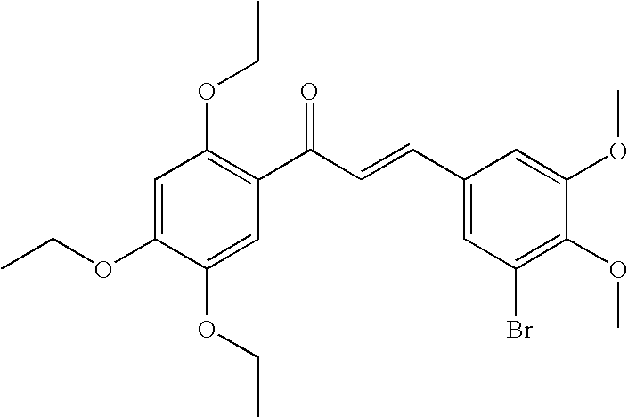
C1=C(OCC)C(OCC)=CC(C(C=CC2=CC(Br)=C(OC)C(OC)=C2)=O)=C1OCC
